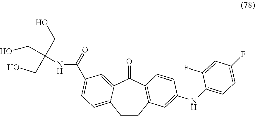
C1CC2=C(C(=O)C3=CC(C(NC(CO)(CO)CO)=O)=CC=C13)C=CC(NC1=CC=C(F)C=C1F)=C2
